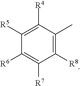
C1([R8])=C(C)C([R4])=C([R5])C([R6])=C1[R7]
